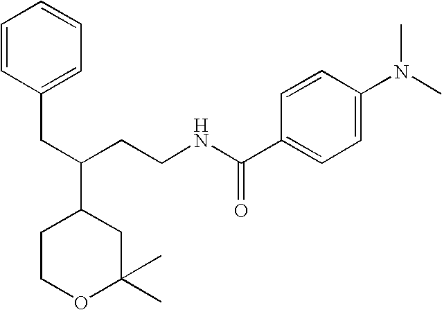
C1COC(C)(C)CC1C(CCNC(C1=CC=C(N(C)C)C=C1)=O)CC1=CC=CC=C1
